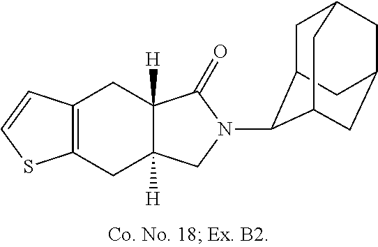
C12=C(CC3([H])C([H])(C1)C(=O)N(C1C4CC5CC(CC1C5)C4)C3)SC=C2
